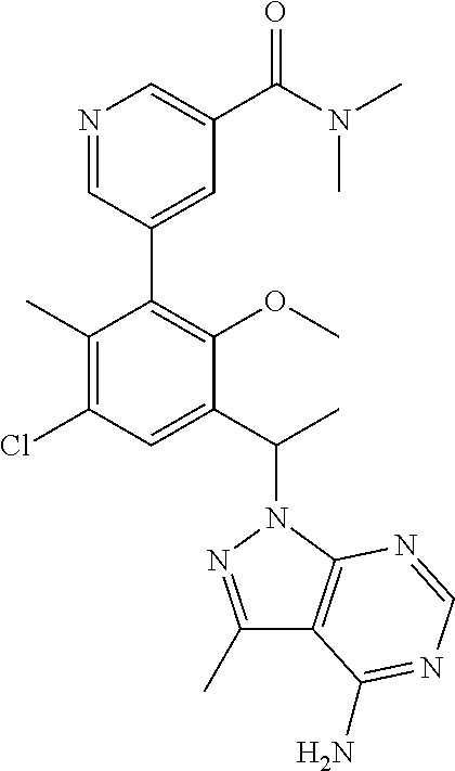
C1(C2=C(OC)C(C(C)N3N=C(C)C4=C3N=CN=C4N)=CC(Cl)=C2C)=CC(C(N(C)C)=O)=CN=C1
